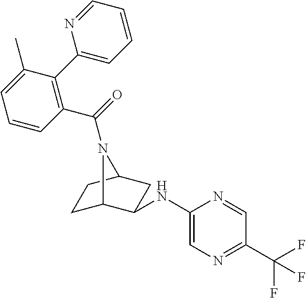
C1=CC(C(=O)N2C3CCC2CC3NC2=CN=C(C(F)(F)F)C=N2)=C(C2=CC=CC=N2)C(C)=C1
